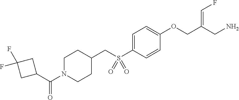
C1=C(S(CC2CCN(C(C3CC(F)(F)C3)=O)CC2)(=O)=O)C=CC(OCC(CN)=CF)=C1
